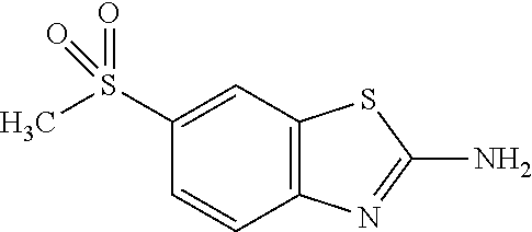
C1(S(C)(=O)=O)=CC2=C(C=C1)N=C(N)S2
